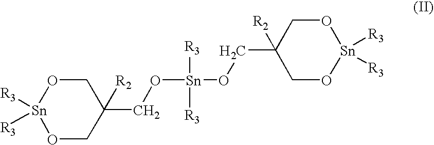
[Sn]1([R3])([R3])OCC(CO[Sn](OCC2([R2])CO[Sn]([R3])([R3])OC2)([R3])[R3])([R2])CO1
